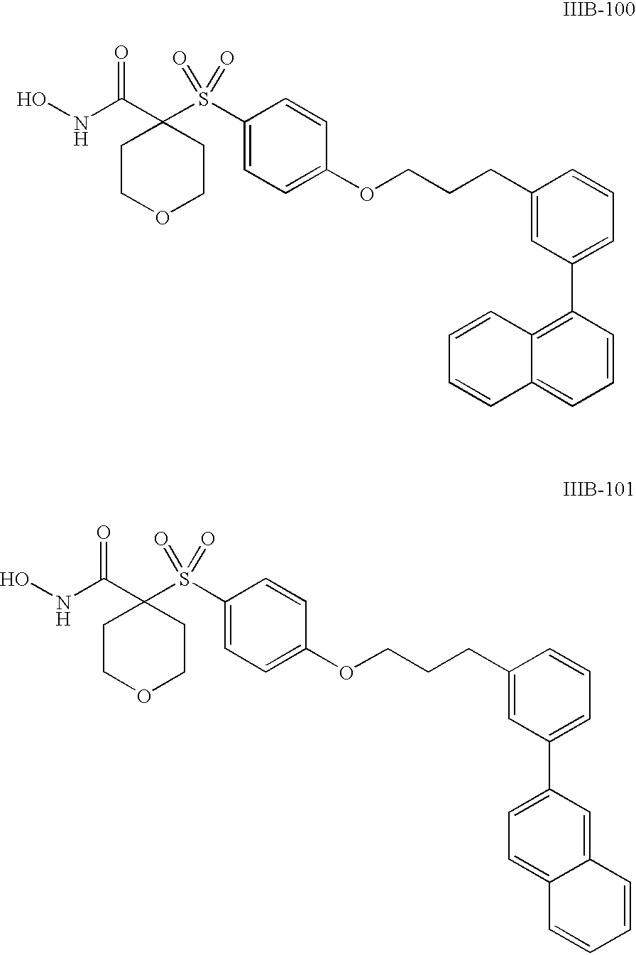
ONC(C1(S(C2=CC=C(OCCCC3=CC(C4=C5C(=CC=C4)C=CC=C5)=CC=C3)C=C2)(=O)=O)CCOCC1)=O.ONC(C1(S(C2=CC=C(OCCCC3=CC(C4=CC=C5C(=C4)C=CC=C5)=CC=C3)C=C2)(=O)=O)CCOCC1)=O
